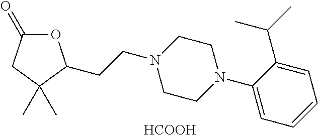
O1C(=O)CC(C)(C)C1CCN1CCN(C2=CC=CC=C2C(C)C)CC1.[HCOOH]
